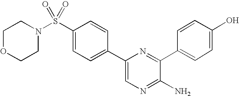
C1=C(C2=CC=C(S(N3CCOCC3)(=O)=O)C=C2)N=C(C2=CC=C(O)C=C2)C(N)=N1
